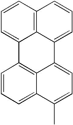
C1=CC2=C3C(=C1)C1=C4C(=CC=C(C)C4=CC=C1)C3=CC=C2
